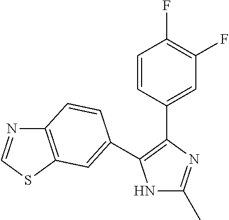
N1C(C)=NC(C2=CC(F)=C(F)C=C2)=C1C1=CC2=C(N=CS2)C=C1
